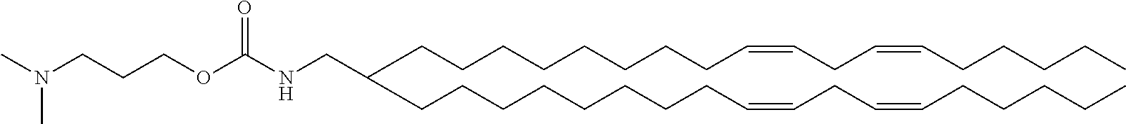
C(CCCCCCC=CCC=CCCCCC)CC(CCCCCCCCC=CCC=CCCCCC)CNC(OCCCN(C)C)=O
